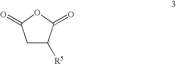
C1C([R5])C(=O)OC1=O
